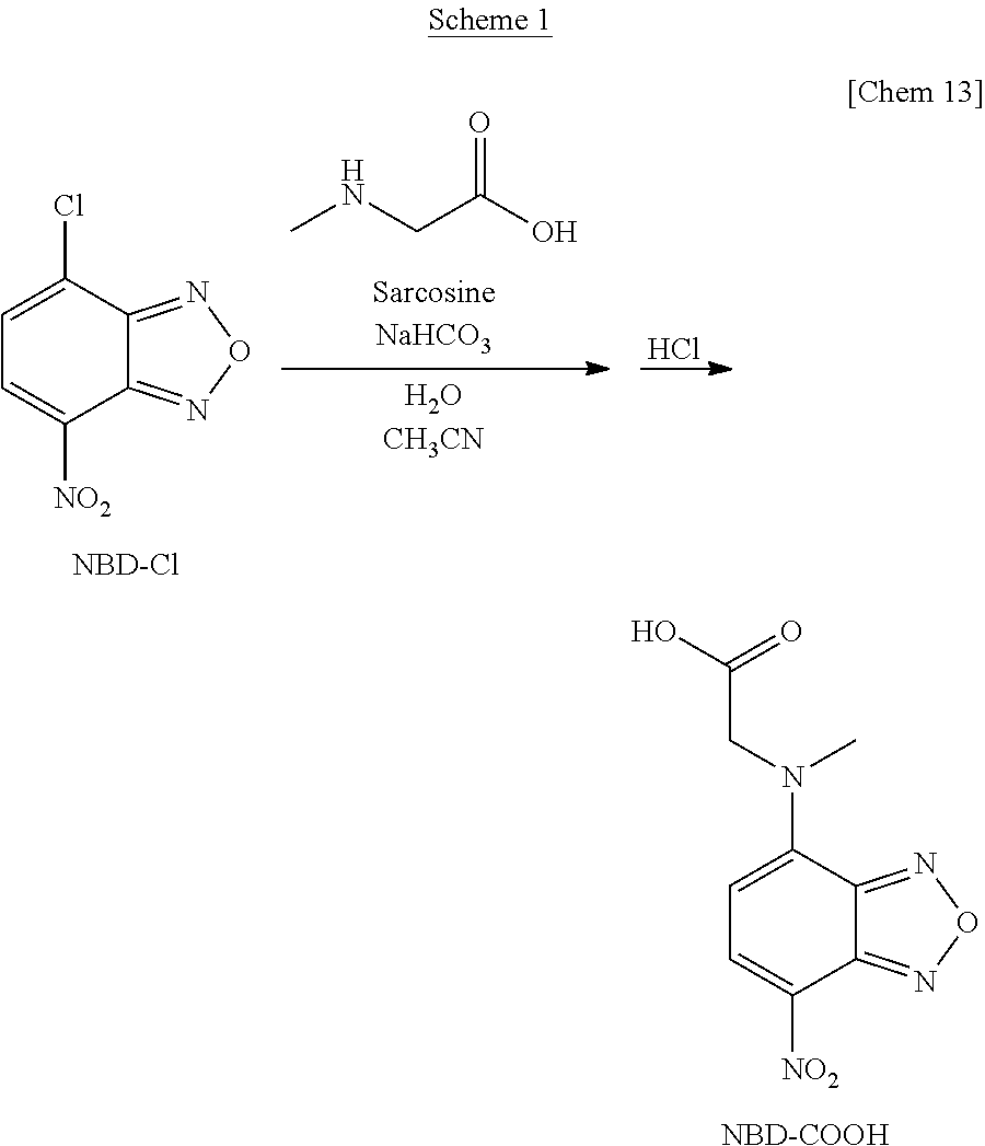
CNCC(O)=O.Cl.C1=C(Cl)C2=NON=C2C([NO2])=C1.[NBD-Cl].C1=C(N(CC(=O)O)C)C2=NON=C2C([NO2])=C1.[NBD-COOH]
